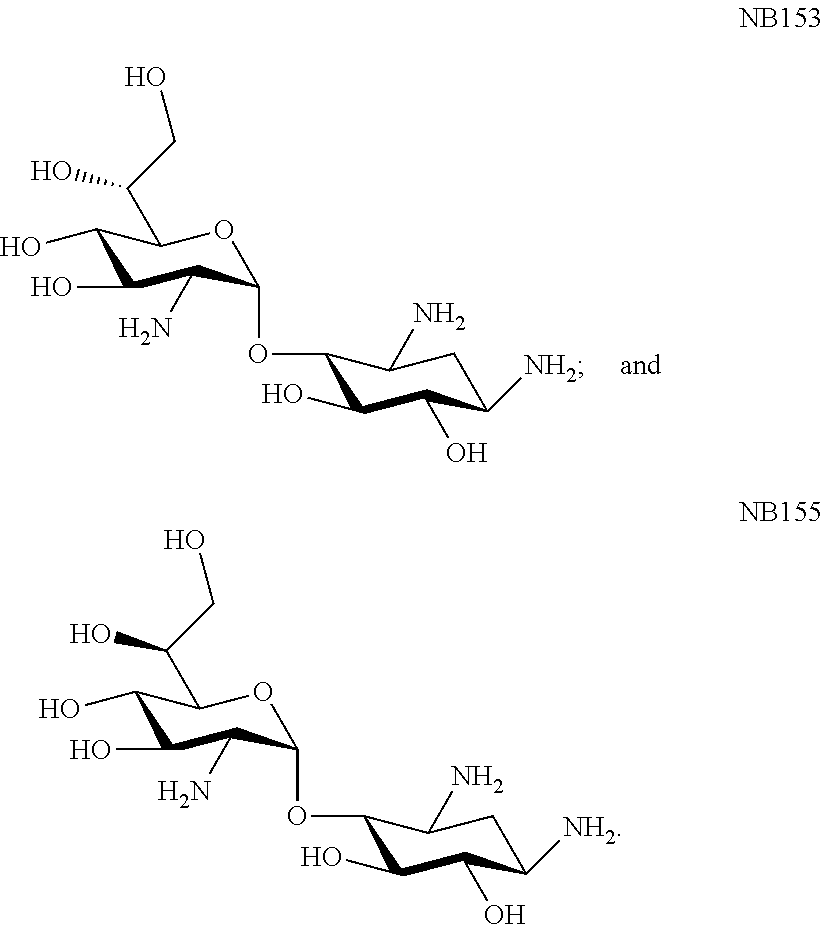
C1(O)C(O)C(N)C(OC2C(O)C(O)C([NH2])CC2N)OC1C(O)CO.C1(O)C(O)C(N)C(OC2C(O)C(O)C([NH2])CC2N)OC1C(O)CO
